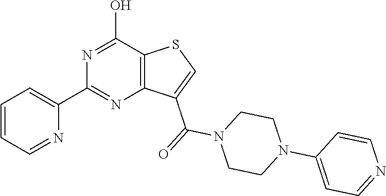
C12=C(C(O)=NC(C3=CC=CC=N3)=N1)SC=C2C(=O)N1CCN(C2=CC=NC=C2)CC1
